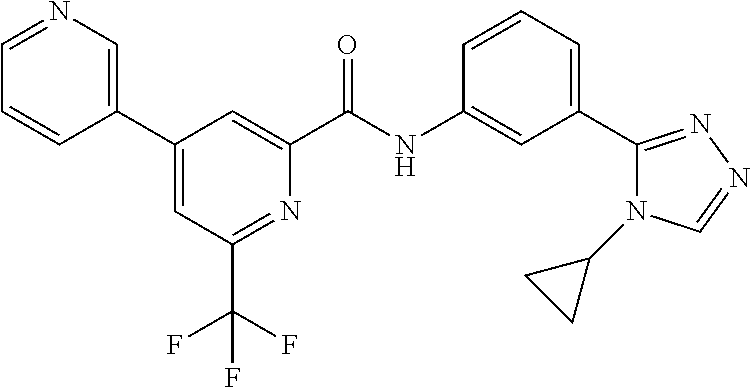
C1(C2=CN=CC=C2)=CC(C(F)(F)F)=NC(C(NC2=CC(C3=NN=CN3C3CC3)=CC=C2)=O)=C1
